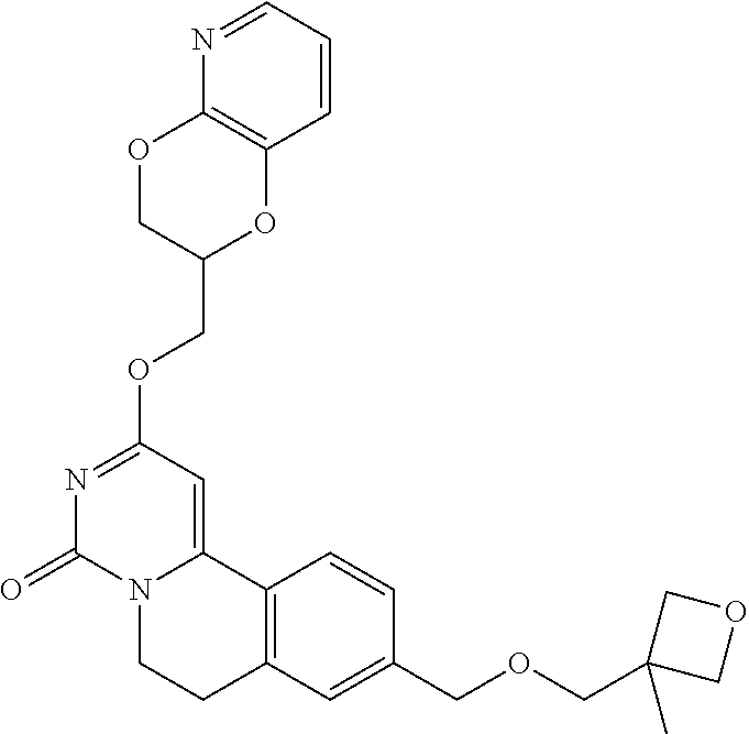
C(OC1=NC(=O)N2C(=C1)C1=C(CC2)C=C(COCC2(C)COC2)C=C1)C1OC2=C(OC1)N=CC=C2
